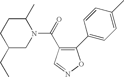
C1(C2=CC=C(C)C=C2)=C(C(=O)N2C(C)CCC(CC)C2)C=NO1
